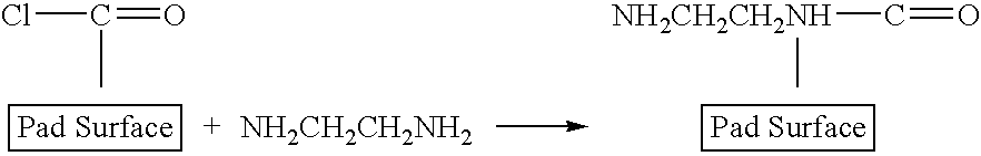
C(C)(=O)Cl.[NH2CH2CH2NH](C=O)C.[NH2CH2CH2NH2]
